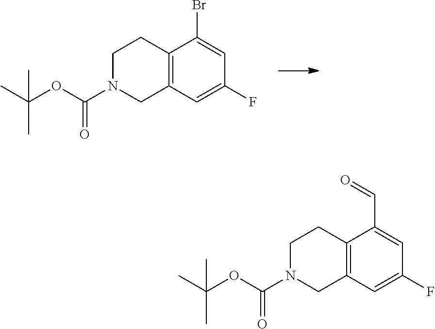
C1N(C(OC(C)(C)C)=O)CC2=C(C1)C(Br)=CC(F)=C2.C1N(C(OC(C)(C)C)=O)CC2=C(C1)C(C=O)=CC(F)=C2
